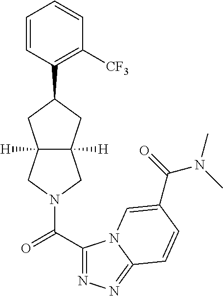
C1=CC(C2CC3([H])C([H])(C2)CN(C(C2=NN=C4N2C=C(C(=O)N(C)C)C=C4)=O)C3)=C([CF3])C=C1
